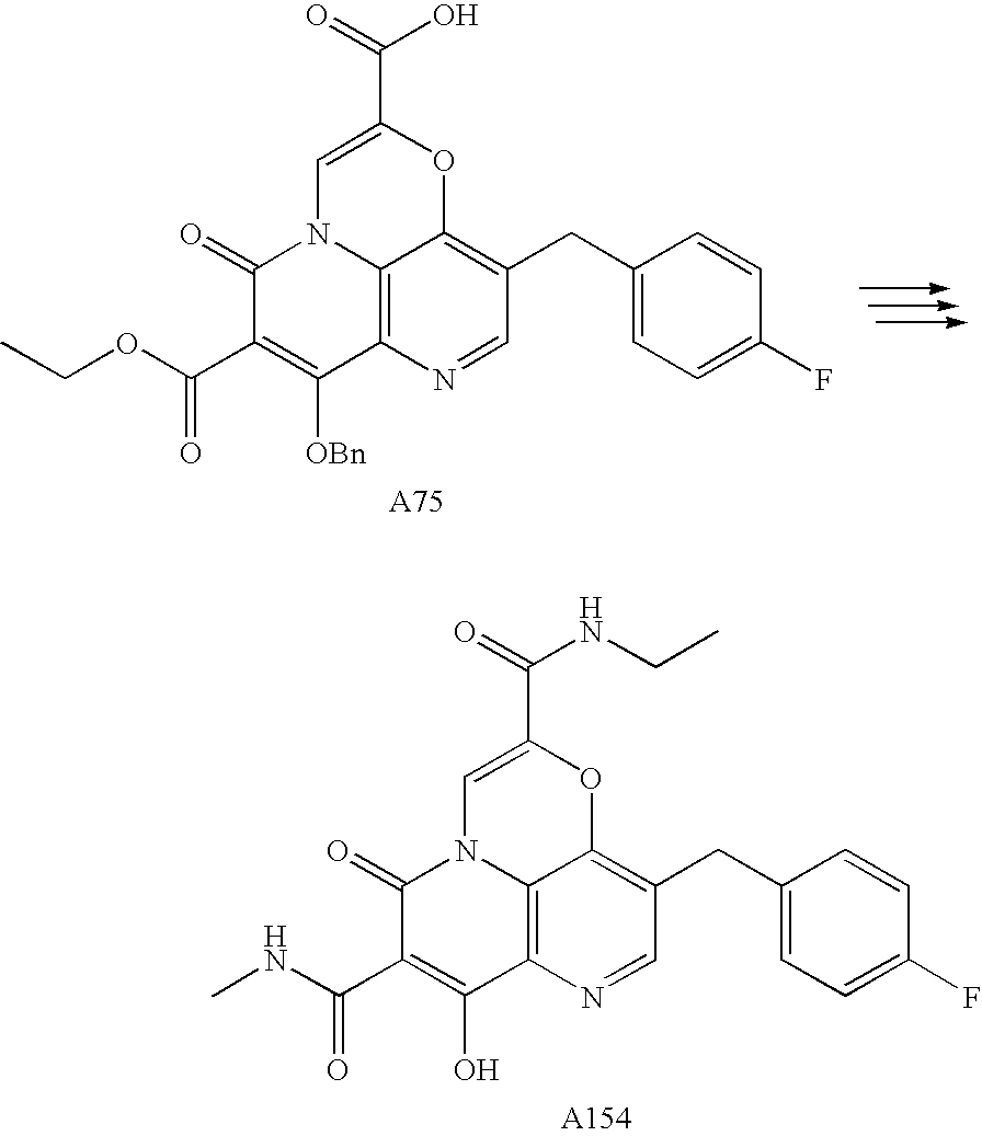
C1=NC2=C3C(=C1CC1=CC=C(F)C=C1)OC(C(=O)O)=CN3C(=O)C(C(=O)OCC)=C2[OBn].[A75].C1=NC2=C3C(=C1CC1=CC=C(F)C=C1)OC(C(=O)NCC)=CN3C(=O)C(C(=O)NC)=C2O.[A154]
